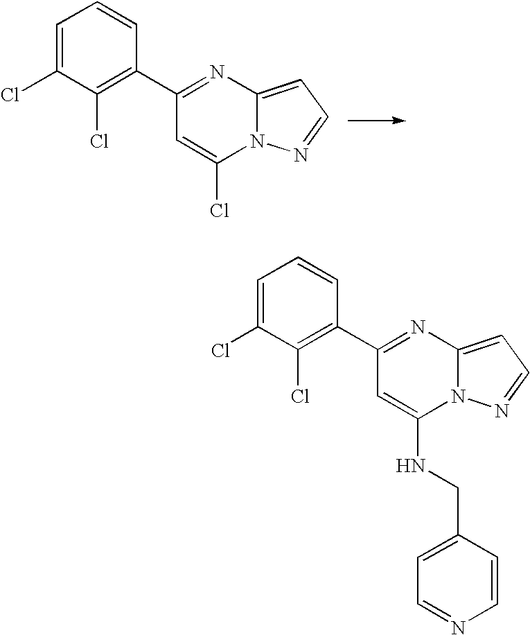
C1=C(Cl)C(Cl)=C(C2=NC3=CC=NN3C(Cl)=C2)C=C1.C1=C(Cl)C(Cl)=C(C2=NC3=CC=NN3C(NCC3=CC=NC=C3)=C2)C=C1
